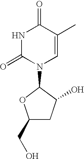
N1(C2C(O)CC(CO)O2)C=C(C)C(=O)NC1=O
